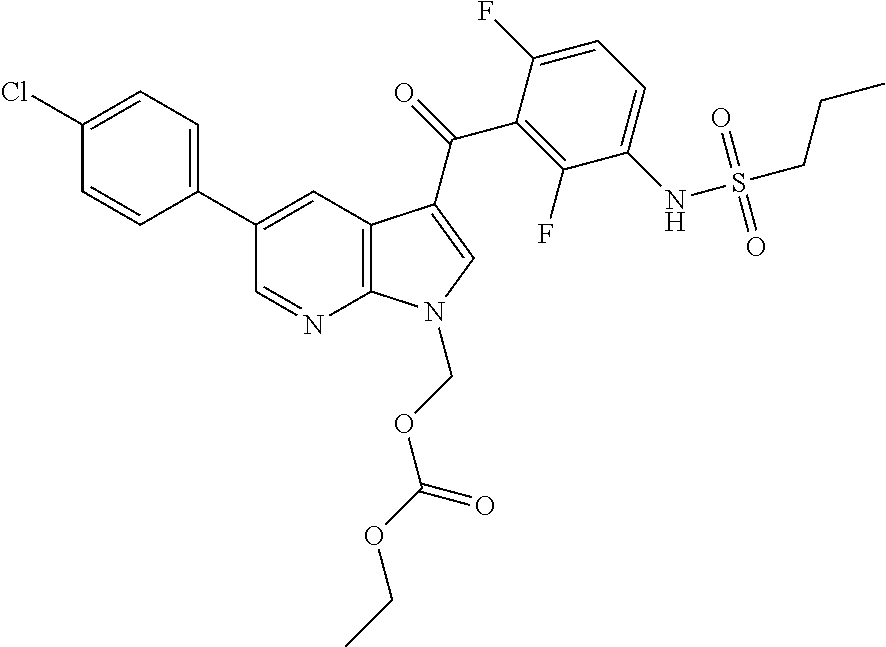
C12=C(C=C(C3=CC=C(Cl)C=C3)C=N1)C(C(=O)C1=C(F)C(NS(CCC)(=O)=O)=CC=C1F)=CN2COC(OCC)=O
